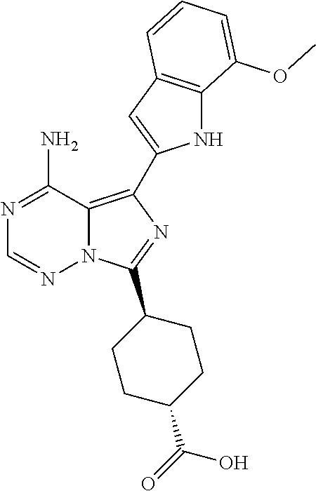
N1=C(N)C2=C(C3=CC4=C(N3)C(OC)=CC=C4)N=C(C3CCC(C(=O)O)CC3)N2N=C1
